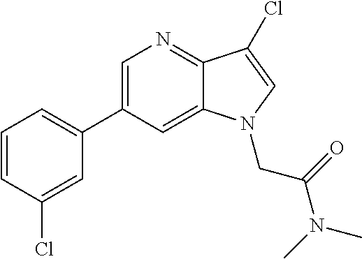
C1(C2=CN=C3C(=C2)N(CC(=O)N(C)C)C=C3Cl)=CC=CC(Cl)=C1
